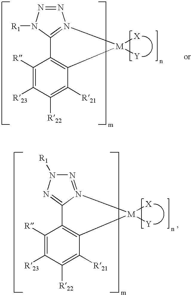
N1([R1])C2=N([M]([X])([Y])C3=C2C([R])=C([R23])C([R22])=C3[R21])N=N1.N1=C2N(=NN1[R1])[M]([X])([Y])C1=C2C([R])=C([R23])C([R22])=C1[R21]
